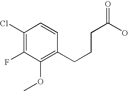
C1(Cl)=C(F)C(OC)=C(CCCC(=O)O)C=C1
